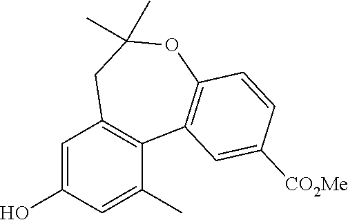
C1=C(O)C=C(C)C2=C1CC(C)(C)OC1=C2C=C([CO2Me])C=C1
